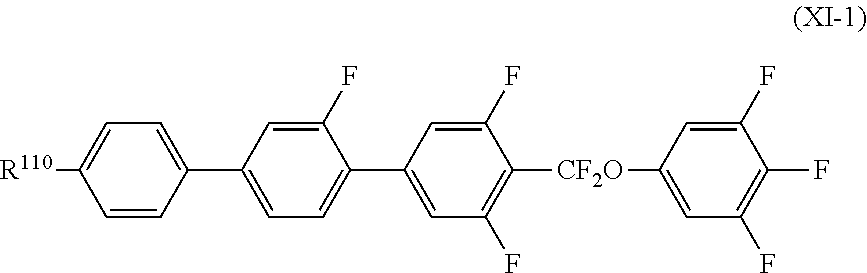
C1(C2=CC=C(C3=CC(F)=C([CF2O]C4=CC(F)=C(F)C(F)=C4)C(F)=C3)C(F)=C2)=CC=C([R110])C=C1
